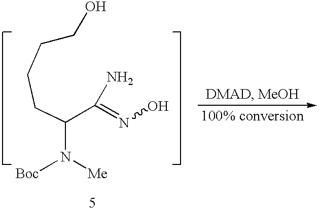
C(C(C(=NO)N)N([Me])[Boc])CCCO
